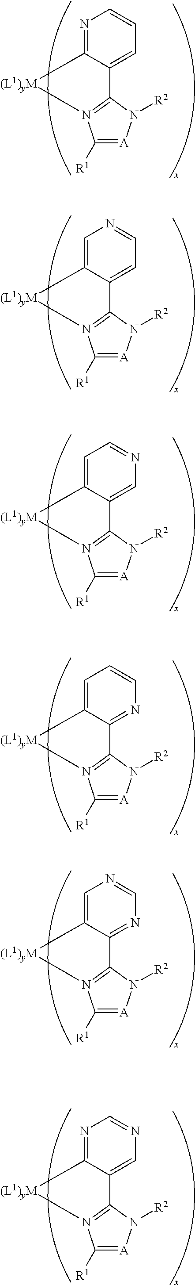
N1=C2C(=CC=C1)C1=N(C([R1])=[A]N1[R2])[(L1)yM]2.C1=C2C(=CC=N1)C1=N(C([R1])=[A]N1[R2])[(L1)yM]2.C1=C2C(=CN=C1)C1=N(C([R1])=[A]N1[R2])[(L1)yM]2.C1=C2C(=NC=C1)C1=N(C([R1])=[A]N1[R2])[(L1)yM]2.N1=C2C(=CN=C1)C1=N(C([R1])=[A]N1[R2])[(L1)yM]2.C1=C2C(=NC=N1)C1=N(C([R1])=[A]N1[R2])[(L1)yM]2
